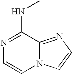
N1=C(NC)C2=NC=CN2C=C1
